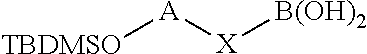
[TBDMSO][A][X][B(OH)2]
